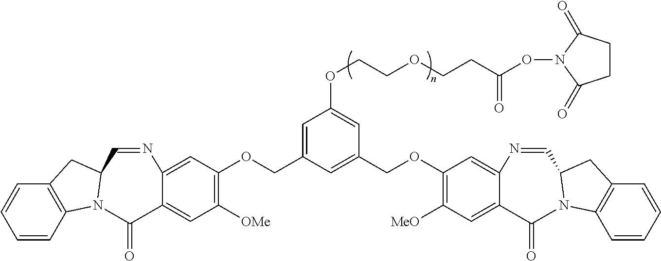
C12=C(C=CC=C1)N1C(C2)C=NC2=CC(OCC3=CC(OCCOCCC(ON4C(=O)CCC4=O)=O)=CC(COC4=C([MeO])C=C5C(=C4)N=CC4N(C6=C(C=CC=C6)C4)C5=O)=C3)=C([OMe])C=C2C1=O
